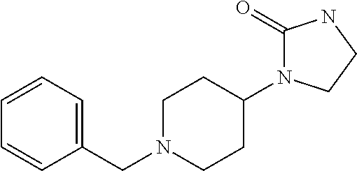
C1N(CC2=CC=CC=C2)CCC(N2C(=O)NCC2)C1
